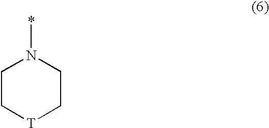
C1C[T]CCN1*
